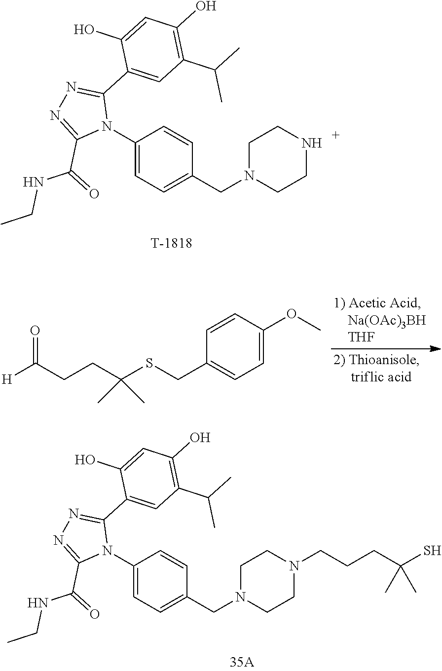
N1CCN(CC2=CC=C(N3C(C4=CC(C(C)C)=C(O)C=C4O)=NN=C3C(NCC)=O)C=C2)CC1.C1=CC(OC)=CC=C1CSC(CCC([H])=O)(C)C.CC(C)(CCCN1CCN(CC2=CC=C(N3C(C4=CC(C(C)C)=C(O)C=C4O)=NN=C3C(NCC)=O)C=C2)CC1)S
